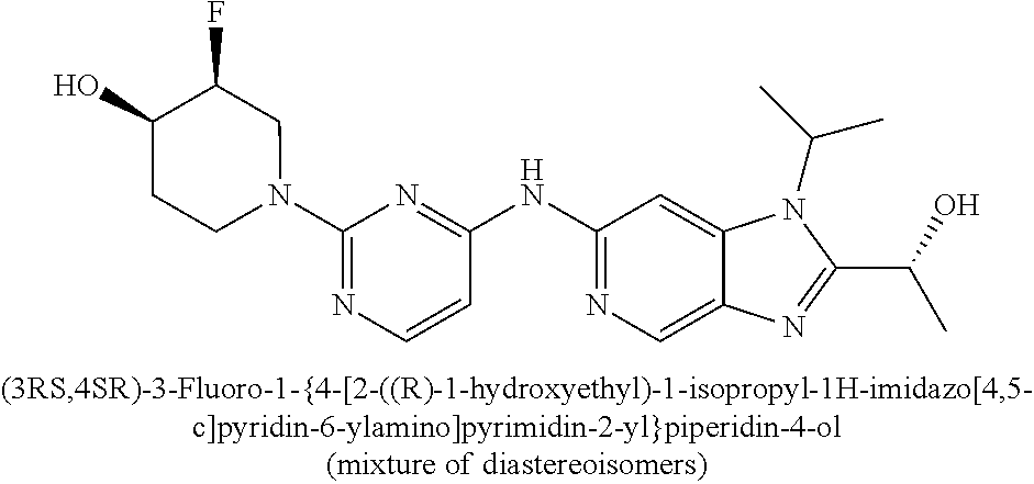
C(C1=NC2=CN=C(NC3=NC(N4CC(F)C(O)CC4)=NC=C3)C=C2N1C(C)C)(C)O
